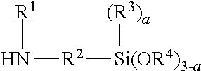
N([R2][Si(OR4)3-a][(R3)a])[R1]
